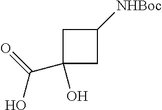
C1([NHBoc])CC(C(O)=O)(O)C1
